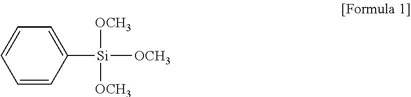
C1=CC([Si]([OCH3])([OCH3])[OCH3])=CC=C1
